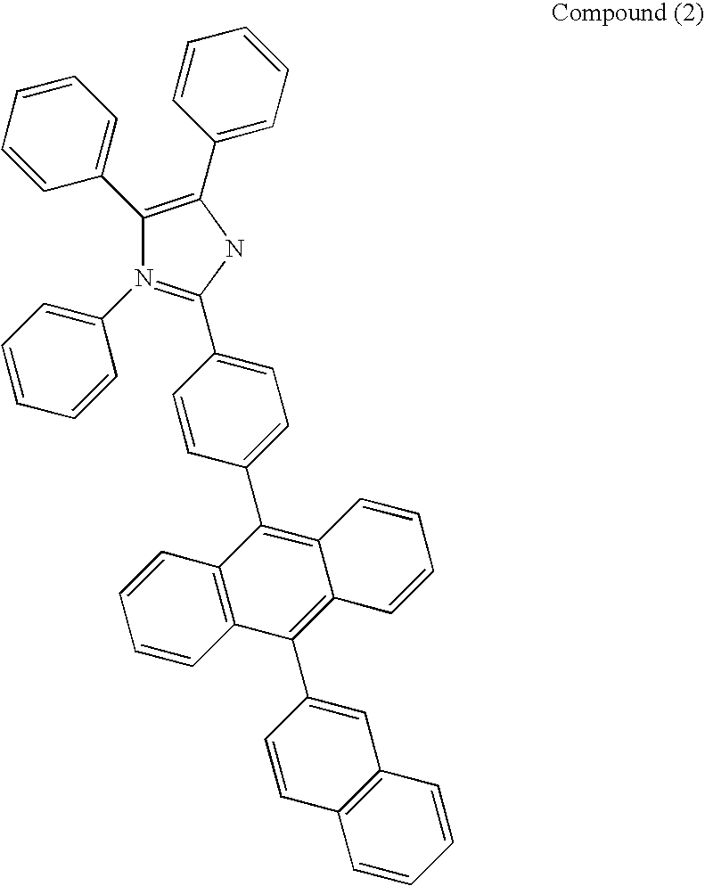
C1(C2=CC=CC=C2)=C(C2=CC=CC=C2)NC(C2=CC=C(C3=C4C(=C(C5=CC6=C(C=C5)C=CC=C6)C5=C3C=CC=C5)C=CC=C4)C=C2)=N1C1=CC=CC=C1
